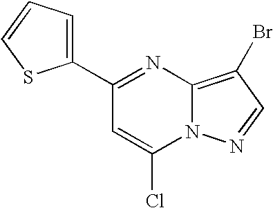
C1(C2=CC=CS2)=NC2=C(Br)C=NN2C(Cl)=C1
